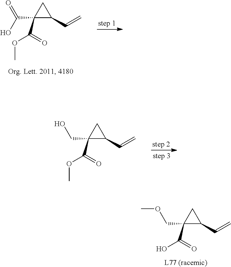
C1(C(OC)=O)(C(O)=O)C(C=C)C1.C1(C(OC)=O)(CO)C(C=C)C1.C1(C(O)=O)(COC)C(C=C)C1
